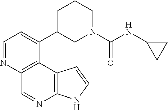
C1=NC2=C(C(C3CN(C(=O)NC4CC4)CCC3)=C1)C1=C(N=C2)NC=C1
